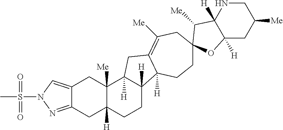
C12=CN(S(C)(=O)=O)N=C1CC1([H])C([Me])(C2)C2([H])C([H])(CC1)C1([H])C(=C([Me])CC3(CC1)C([Me])C1([H])C([H])(CC([Me])CN1)O3)C2
